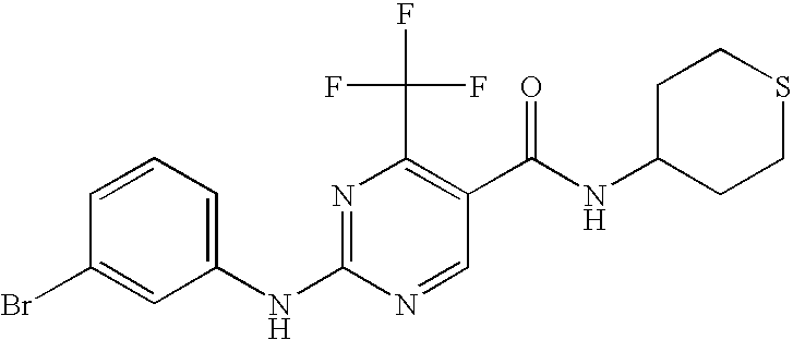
C1(NC2=NC(C(F)(F)F)=C(C(NC3CCSCC3)=O)C=N2)=CC=CC(Br)=C1
